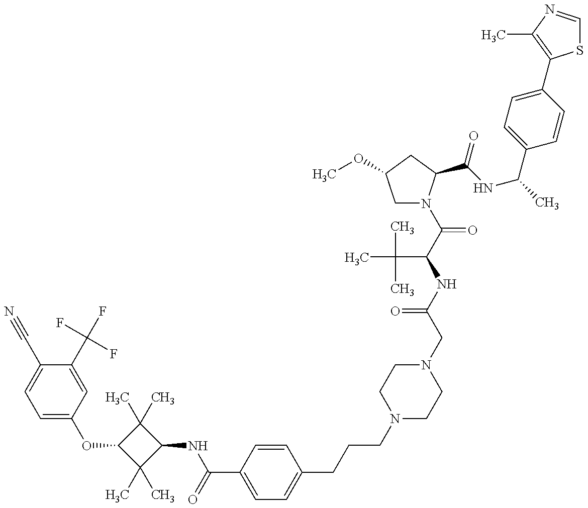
C1=C(OC2C(C)(C)C(NC(=O)C3=CC=C(CCCN4CCN(CC(=O)NC(C(=O)N5CC(OC)CC5C(NC(C)C5=CC=C(C6=C(C)N=CS6)C=C5)=O)C(C)(C)C)CC4)C=C3)C2(C)C)C=C(C(F)(F)F)C(C#N)=C1
